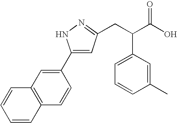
C1(C2=CC(CC(C(O)=O)C3=CC=CC(C)=C3)=NN2)=CC2=C(C=C1)C=CC=C2
